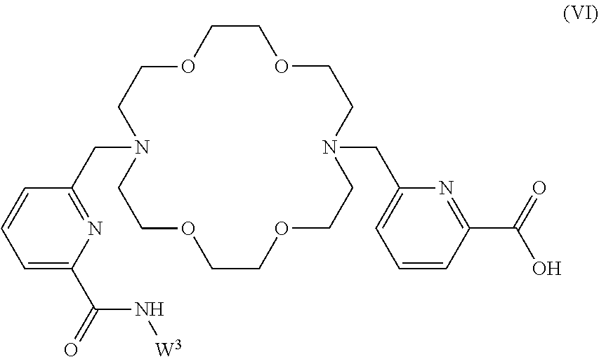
C1OCCN(CC2=NC(C(=O)N[W3])=CC=C2)CCOCCOCCN(CC2=CC=CC(C(O)=O)=N2)CCOC1
